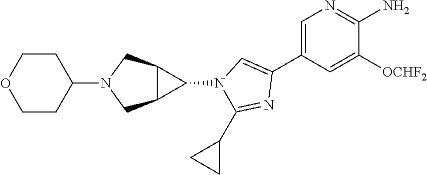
C1=C(C2=CN(C3C4C3CN(C3CCOCC3)C4)C(C3CC3)=N2)C=C([OCHF2])C(N)=N1
